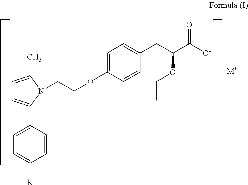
C1=C(C)N(CCOC2=CC=C(CC(C([O-])=O)OCC)C=C2)C(C2=CC=C([R])C=C2)=C1.[M+]
